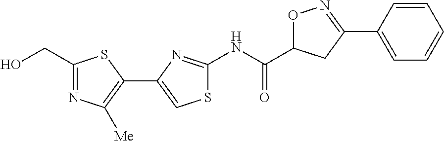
N(C(=O)C1ON=C(C2=CC=CC=C2)C1)C1=NC(C2=C([Me])N=C(CO)S2)=CS1
